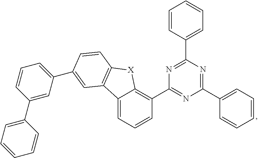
C1(C2=NC(C3=CC=CC=C3)=NC(C3=CC=CC=C3)=N2)=C2C(=CC=C1)C1=C([X]2)C=CC(C2=CC=CC(C3=CC=CC=C3)=C2)=C1
